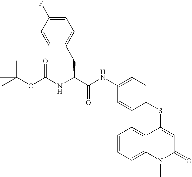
CC(C)(C)OC(NC(CC1=CC=C(F)C=C1)C(NC1=CC=C(SC2=CC(=O)N(C)C3=CC=CC=C23)C=C1)=O)=O
